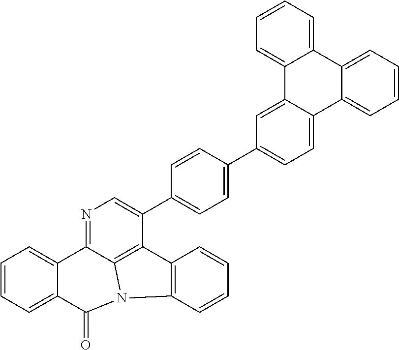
C1=CC=C2C(=C1)C1=NC=C(C3=CC=C(C4=CC=C5C(=C4)C4=CC=CC=C4C4=CC=CC=C54)C=C3)C3=C1N(C2=O)C1=C3C=CC=C1
